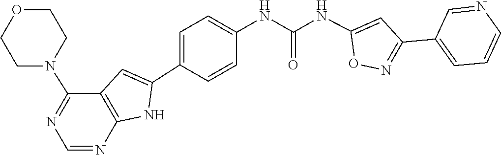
C1=C(C2=NOC(NC(NC3=CC=C(C4=CC5=C(N4)N=CN=C5N4CCOCC4)C=C3)=O)=C2)C=NC=C1
